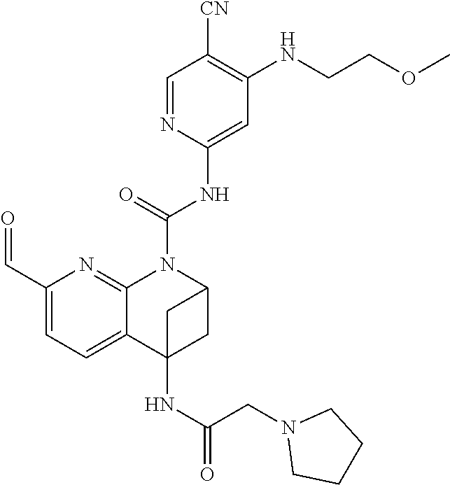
C1(C=O)=CC=C2C(=N1)N(C(NC1=CC(NCCOC)=C([CN])C=N1)=O)C1CC2(NC(CN2CCCC2)=O)C1
